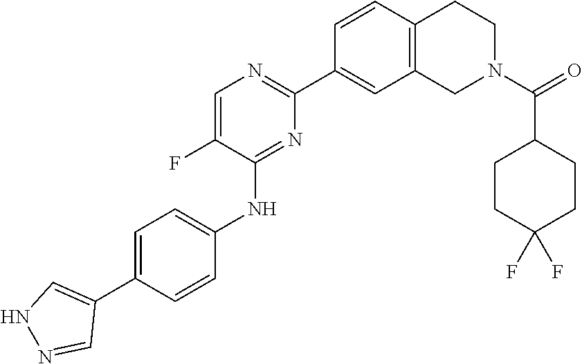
C12=C(CN(C(C3CCC(F)(F)CC3)=O)CC1)C=C(C1=NC=C(F)C(NC3=CC=C(C4=CNN=C4)C=C3)=N1)C=C2
